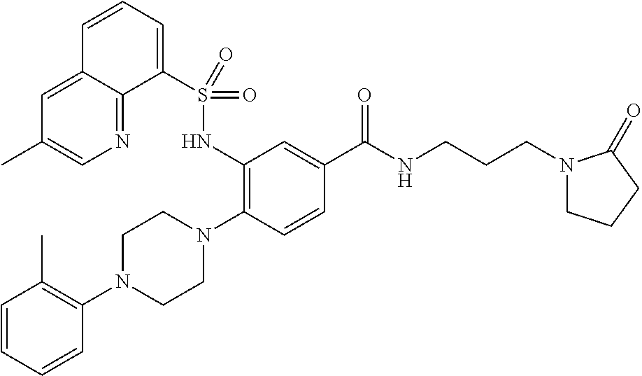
C1=CC=CC(N2CCN(C3=C(NS(=O)(C4=CC=CC5=CC(C)=CN=C45)=O)C=C(C(=O)NCCCN4CCCC4=O)C=C3)CC2)=C1C
